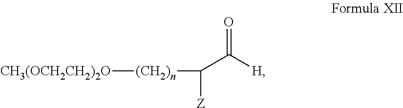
[CH3(OCH2CH2)2O][(CH2)n]C([Z])C([H])=O
